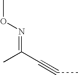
C(C#CC)(C)=NOC
